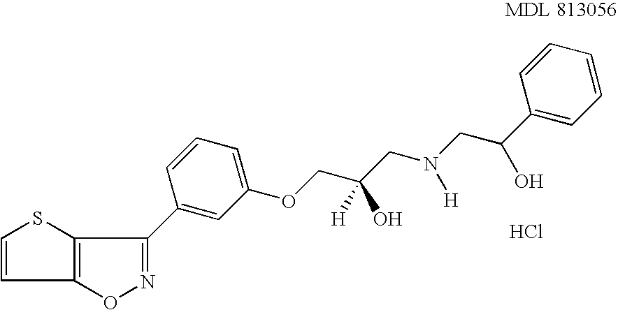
C1=CSC2=C1ON=C2C1=CC(OCC(CN(CC(O)C2=CC=CC=C2)[H])(O)[H])=CC=C1.Cl
